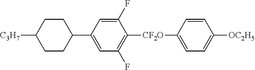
C1(F)=CC(C2CCC([C3H7])CC2)=CC(F)=C1[CF2O]C1=CC=C([OC2H5])C=C1
